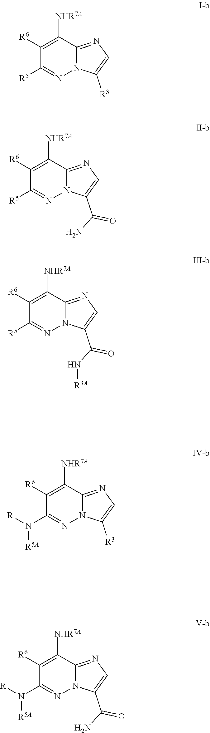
C12=NC=C([R3])N1N=C([R5])C([R6])=C2[NHR7A].C12=NC=C(C(N)=O)N1N=C([R5])C([R6])=C2[NHR7A].C12=NC=C(C(N[R3A])=O)N1N=C([R5])C([R6])=C2[NHR7A].C12=NC=C([R3])N1N=C(N([R])[R5A])C([R6])=C2[NHR7A].C12=NC=C(C(N)=O)N1N=C(N([R])[R5A])C([R6])=C2[NHR7A]
